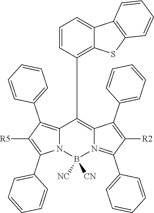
C12=C(C3=CC=CC=C3)C([R5])=C(C3=CC=CC=C3)N1B([NC])([CN])N1=C(C3=CC=CC=C3)C([R2])=C(C3=CC=CC=C3)C1=C2C1=C2C(=CC=C1)C1=C(S2)C=CC=C1
